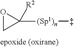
C1([(Sp1)n]C)([R2])OC1
